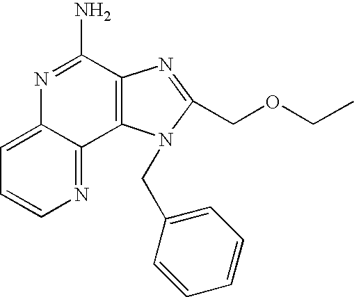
C12=CC=CN=C1C1=C(C(N)=N2)N=C(COCC)N1CC1=CC=CC=C1
